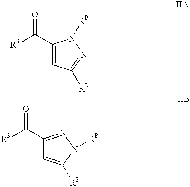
C1(C([R3])=O)=CC([R2])=NN1[RP].C1(C([R3])=O)=NN([RP])C([R2])=C1
